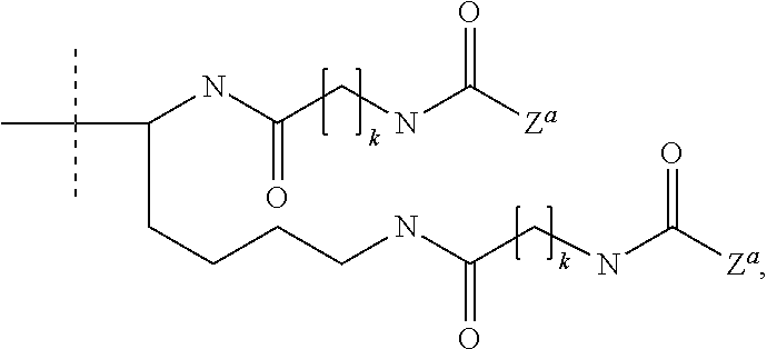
CC(C(CCCCNC(CNC([Za])=O)=O)NC(CNC([Za])=O)=O)(C)C
